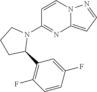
C1=CN2C(=CC=N2)N=C1N1CCCC1C1=C(F)C=CC(F)=C1
